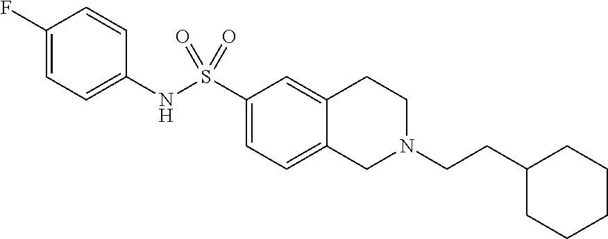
C1(F)=CC=C(NS(C2=CC=C3C(=C2)CCN(CCC2CCCCC2)C3)(=O)=O)C=C1
